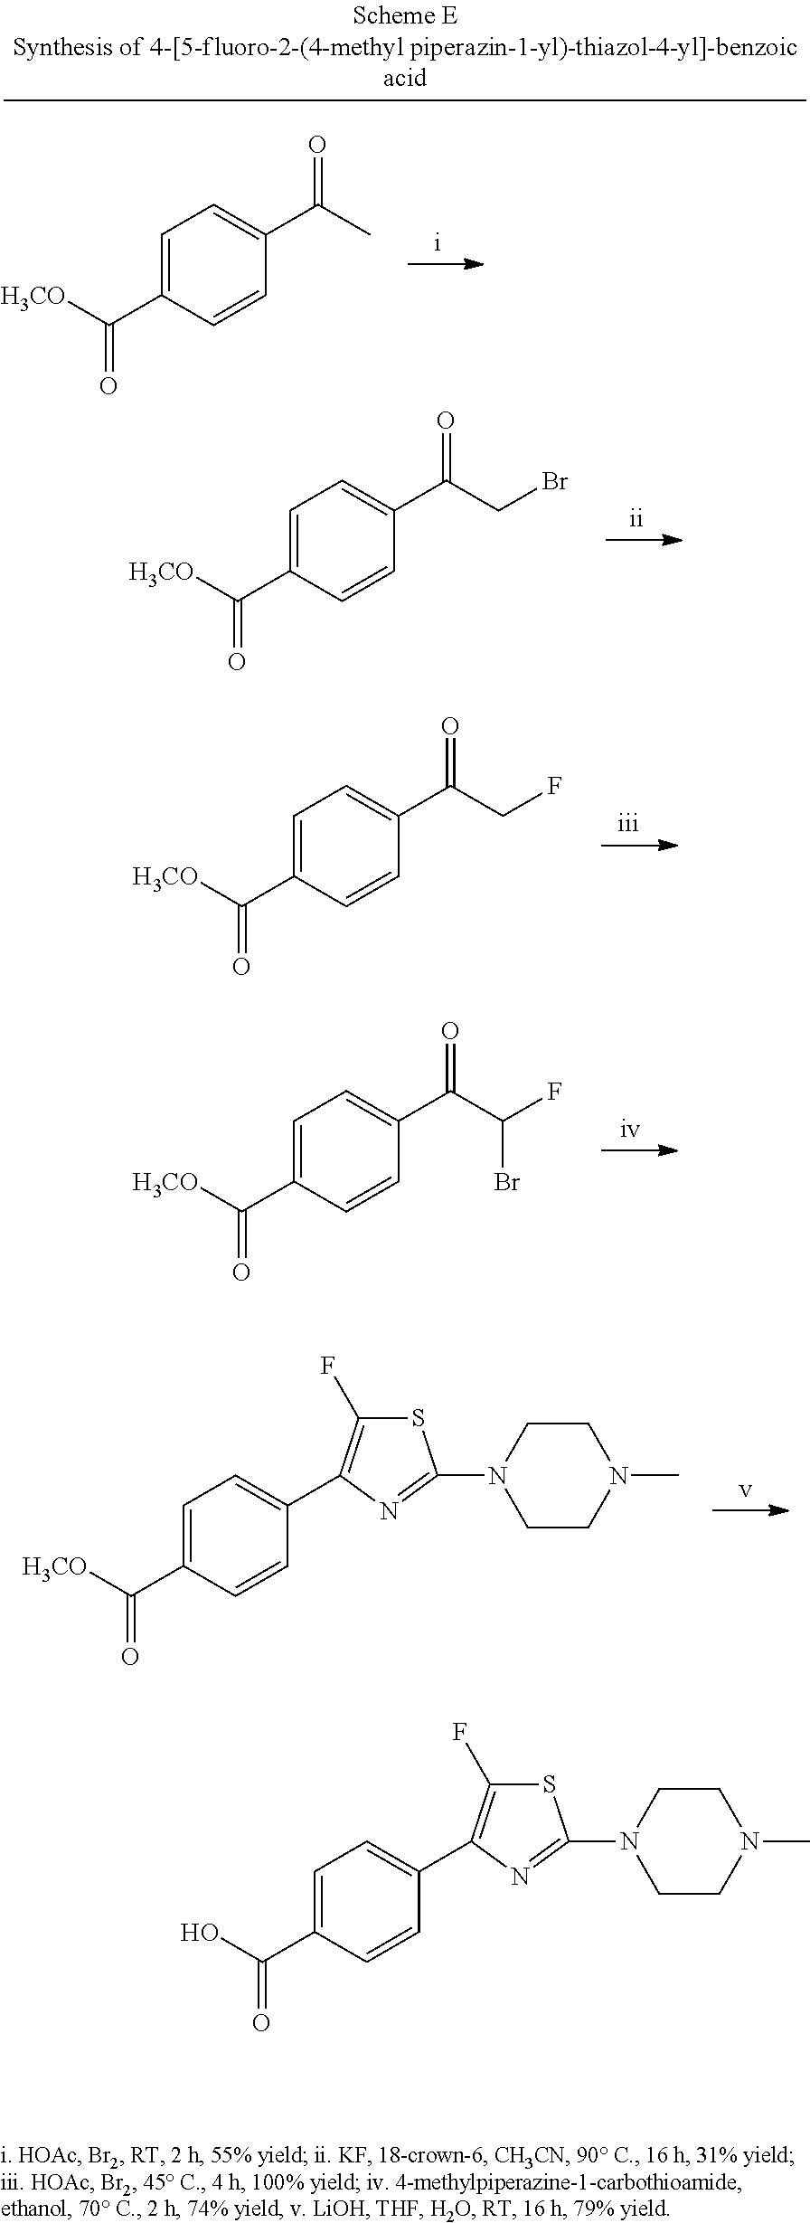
C1=C(C(=O)[H3CO])C=CC(C(=O)CBr)=C1.C1=C(C(=O)[H3CO])C=CC(C(=O)CF)=C1.C1=C(C(=O)[H3CO])C=CC(C(=O)C(F)Br)=C1.C1=C(C(=O)[H3CO])C=CC(C2=C(F)SC(N3CCN(C)CC3)=N2)=C1.C1=C(C(=O)[H3CO])C=CC(C(=O)C)=C1.C1=C(C(=O)O)C=CC(C2=C(F)SC(N3CCN(C)CC3)=N2)=C1
